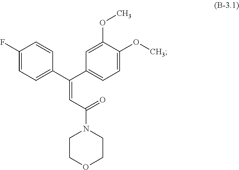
C1(F)=CC=C(C(=CC(N2CCOCC2)=O)C2=CC=C(OC)C(OC)=C2)C=C1
